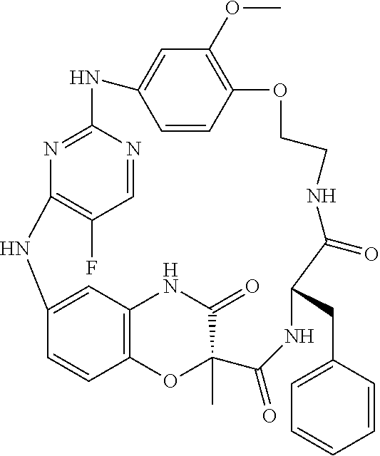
N1=C2N=CC(F)=C1NC1=CC3=C(OC(C)(C(=O)NC(CC4=CC=CC=C4)C(=O)NCCOC4=C(OC)C=C(N2)C=C4)C(=O)N3)C=C1
